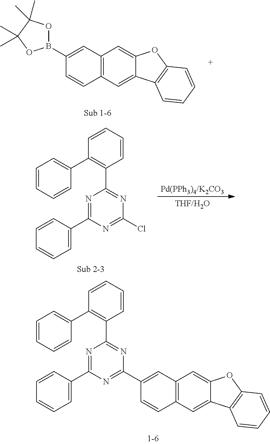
C12=C(C=C3C(=C1)OC1=C3C=CC=C1)C=CC(B1OC(C)(C)C(C)(C)O1)=C2.C1=CC=CC(C2=C(C3=NC(Cl)=NC(C4=CC=CC=C4)=N3)C=CC=C2)=C1.C1=CC=CC(C2=C(C3=NC(C4=CC5=C(C=C6C(=C5)OC5=C6C=CC=C5)C=C4)=NC(C4=CC=CC=C4)=N3)C=CC=C2)=C1
